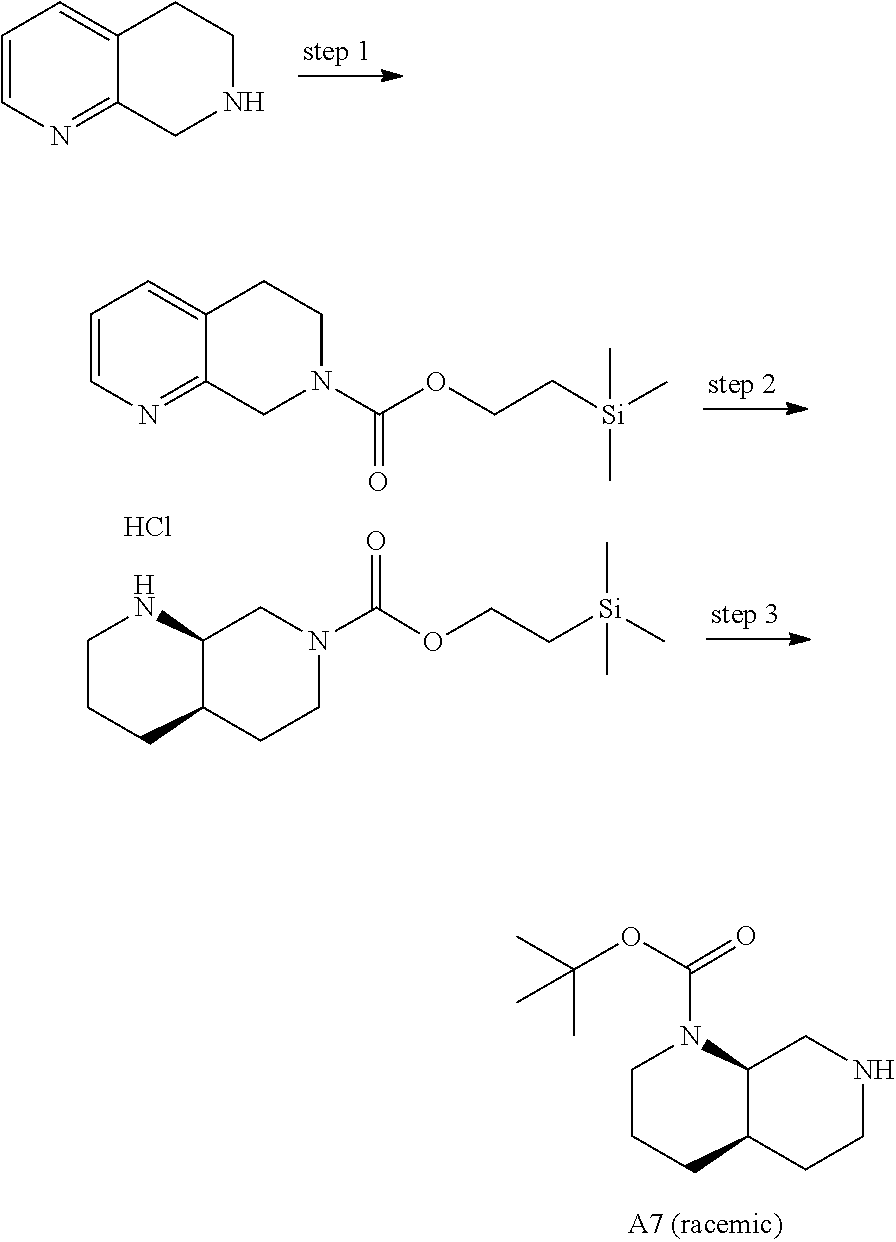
C12=NC=CC=C1CCNC2.C12=NC=CC=C1CCN(C(OCC[Si](C)(C)C)=O)C2.N1CCCC2C1CN(C(OCC[Si](C)(C)C)=O)CC2.Cl.C(OC(C)(C)C)(=O)N1CCCC2C1CNCC2
